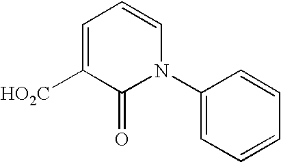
C1=C([HO2C])C(=O)N(C2=CC=CC=C2)C=C1
